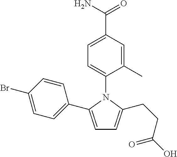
C1=C(C(N)=O)C=C(C)C(N2C(C3=CC=C(Br)C=C3)=CC=C2CCC(O)=O)=C1
